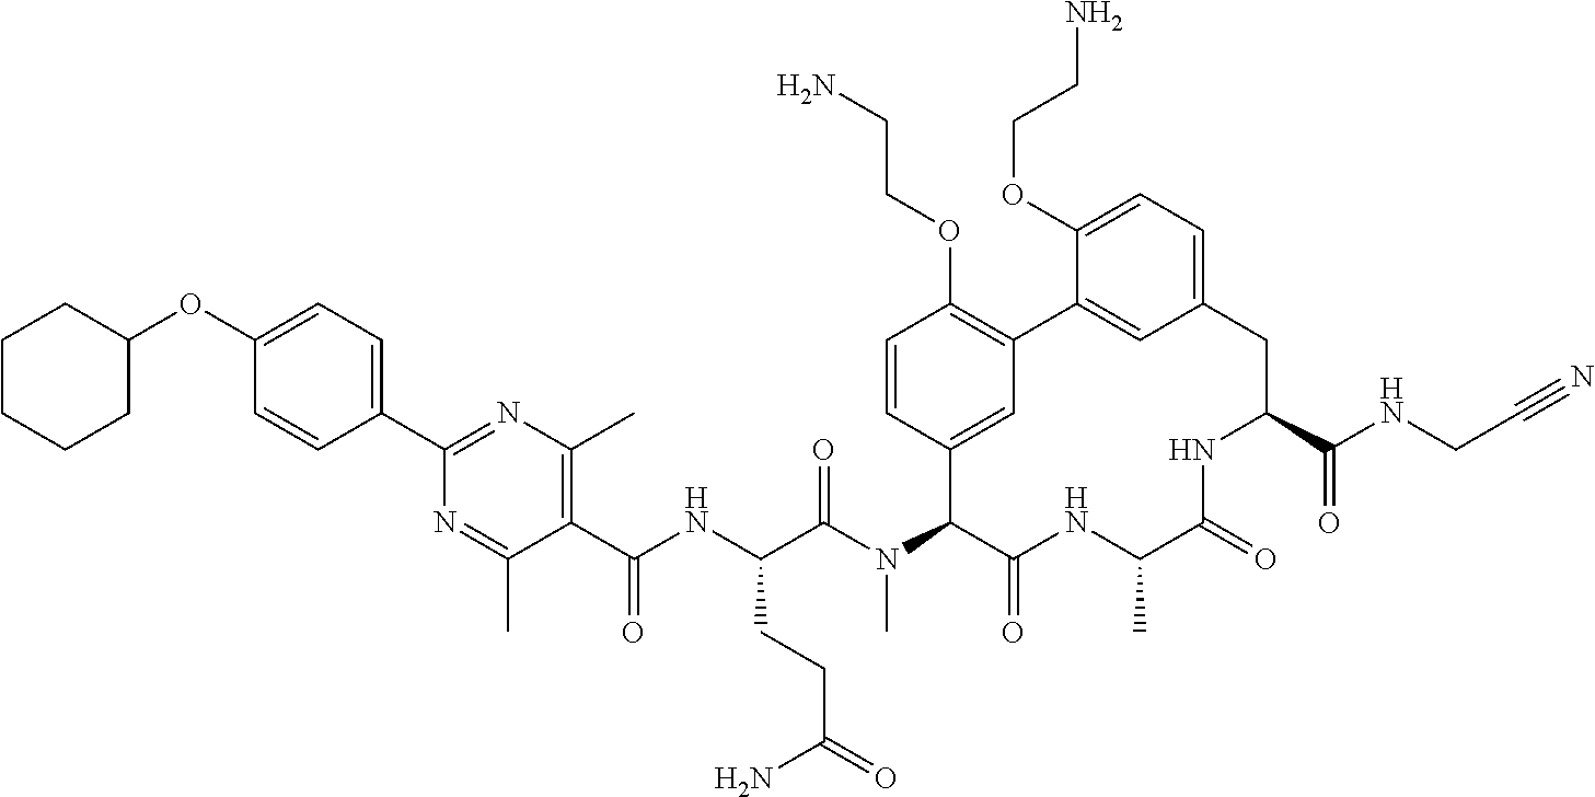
C1(OC2=CC=C(C3=NC(C)=C(C(=O)NC(CCC(=O)N)C(=O)N(C)C4C5=CC(=C(OCCN)C=C5)C5=CC(=CC=C5OCCN)CC(C(=O)NCC#N)NC(=O)C(C)NC4=O)C(C)=N3)C=C2)CCCCC1
